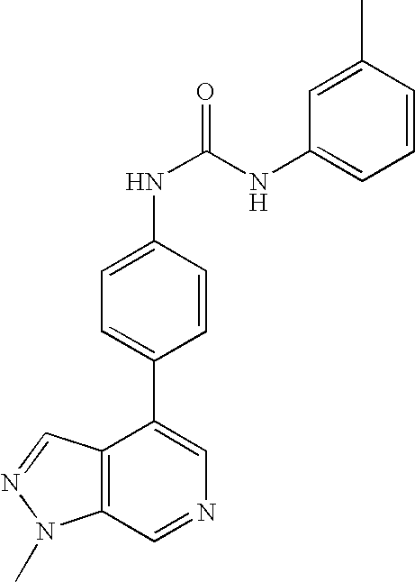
C12=C(C=NC=C1C1=CC=C(NC(=O)NC3=CC=CC(C)=C3)C=C1)N(C)N=C2
